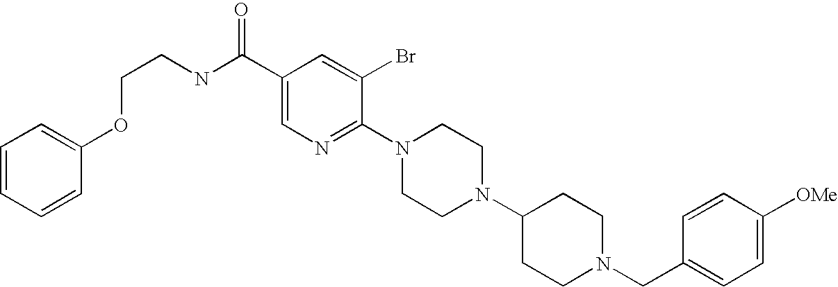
C1([OMe])=CC=C(CN2CCC(N3CCN(C4=NC=C(C(NCCOC5=CC=CC=C5)=O)C=C4Br)CC3)CC2)C=C1
